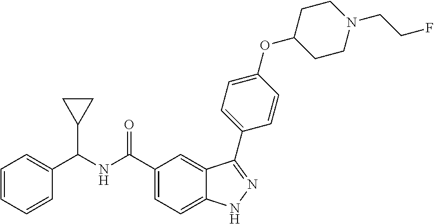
C1=CC=CC(C(NC(C2=CC=C3C(=C2)C(C2=CC=C(OC4CCN(CCF)CC4)C=C2)=NN3)=O)C2CC2)=C1
